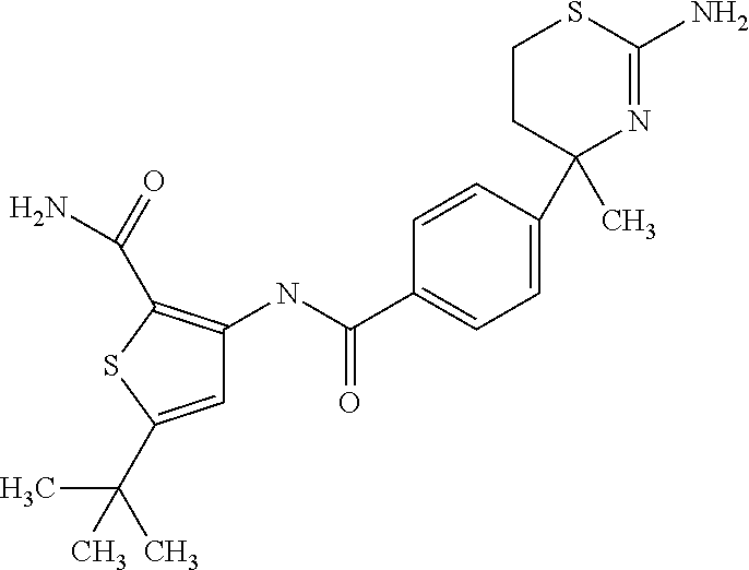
C1=CC(C2(C)N=C(N)SCC2)=CC=C1C(NC1=C(C(=O)N)SC(C(C)(C)C)=C1)=O
